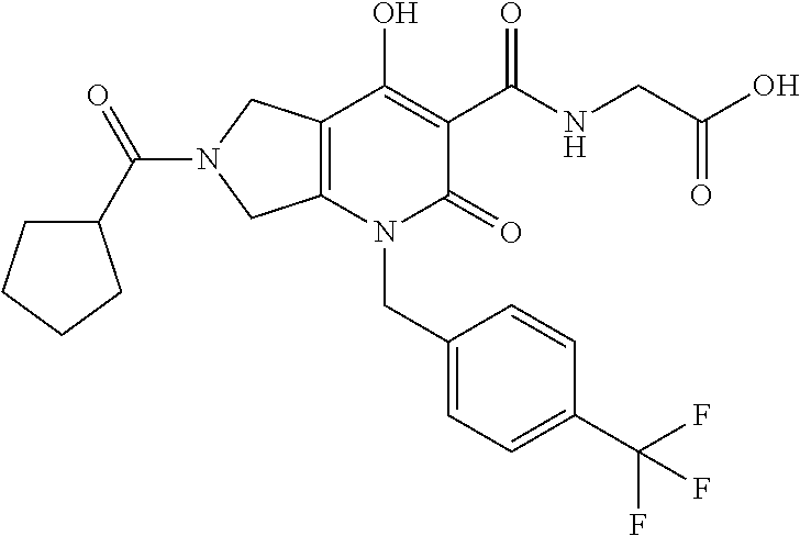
C12=C(N(CC3=CC=C(C(F)(F)F)C=C3)C(=O)C(C(NCC(O)=O)=O)=C1O)CN(C(C1CCCC1)=O)C2
